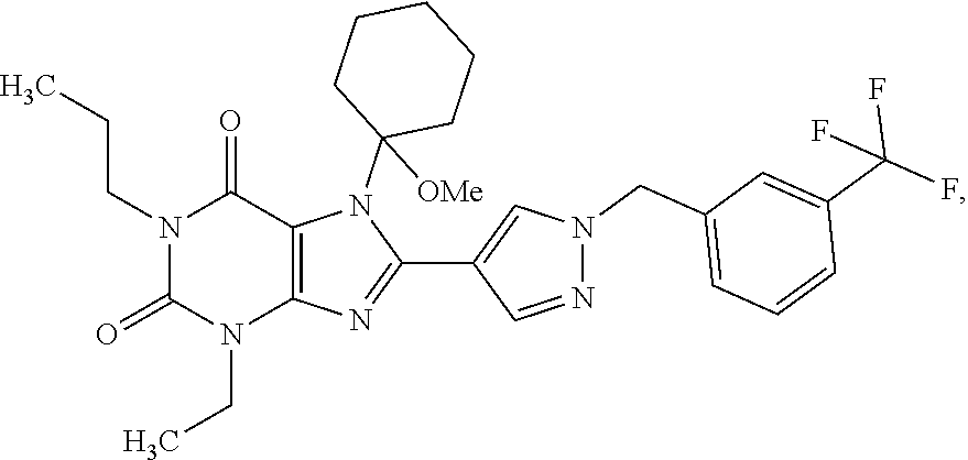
N1(CC)C(=O)N(CCC)C(=O)C2=C1N=C(C1=CN(CC3=CC=CC(C(F)(F)F)=C3)N=C1)N2C1([OMe])CCCCC1
